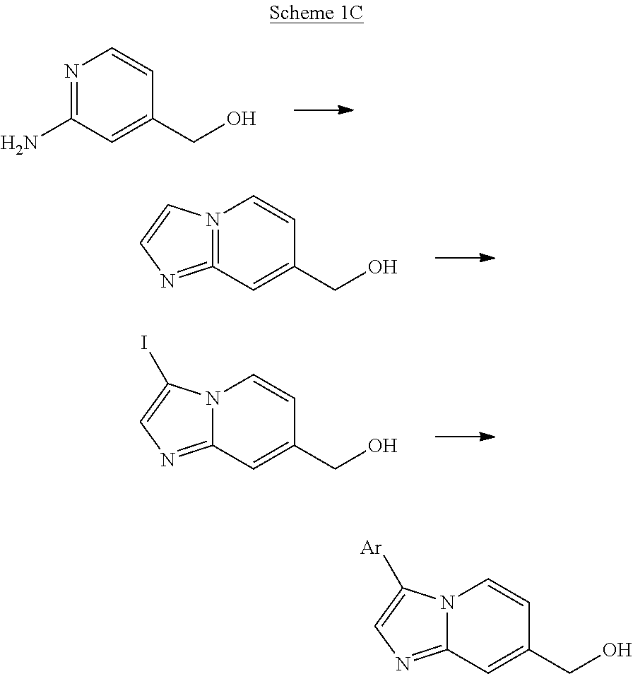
N1=C(N)C=C(CO)C=C1.N12=C(=NC=C1)C=C(CO)C=C2.N12C(=NC=C1I)C=C(CO)C=C2.N12C(=NC=C1[Ar])C=C(CO)C=C2
